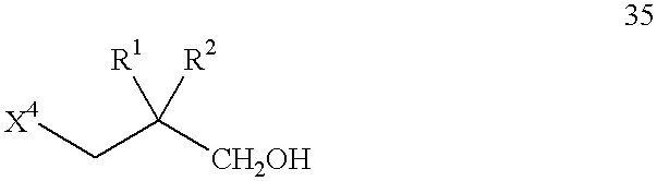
[X4]CC([CH2OH])([R1])[R2]
